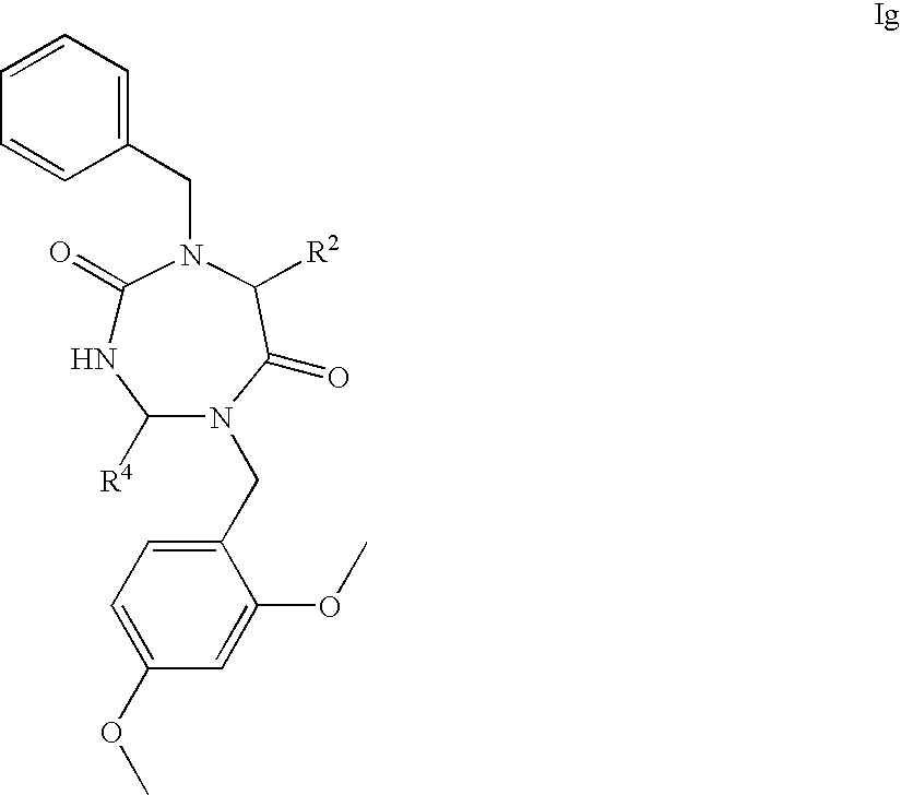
C1(=O)NC([R4])N(CC2=CC=C(OC)C=C2OC)C(=O)C([R2])N1CC1=CC=CC=C1
